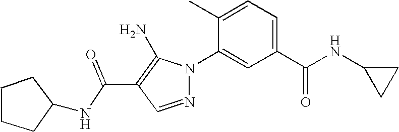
C(C1=C(N)N(C2=CC(C(NC3CC3)=O)=CC=C2C)N=C1)(=O)NC1CCCC1
